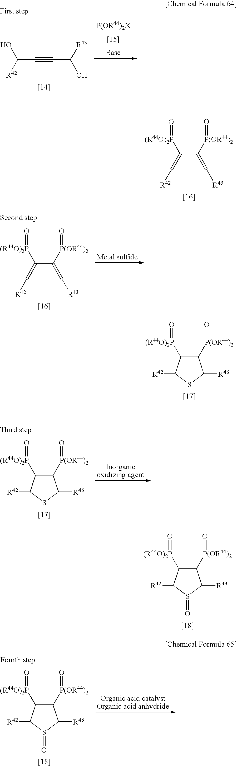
C(C#CC([R43])O)(O)[R42].C(C([P(OR44)2]=O)=C[R43])([(R44O)2P]=O)=C[R42].C(C([P(OR44)2]=O)=C[R43])([(R44O)2P]=O)=C[R42].C1([P(OR44)2]=O)C([(R44O)2P]=O)C([R42])SC1[R43].C1([P(OR44)2]=O)C([(R44O)2P]=O)C([R42])SC1[R43].C1([P(OR44)2]=O)C([(R44O)2P]=O)C([R42])S(=O)C1[R43].C1([P(OR44)2]=O)C([(R44O)2P]=O)C([R42])S(=O)C1[R43]
